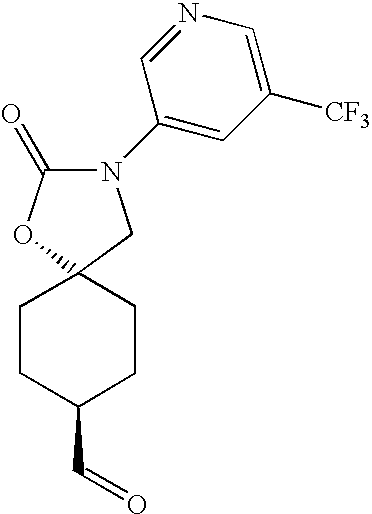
C1(=O)OC2(CN1C1=CC([CF3])=CN=C1)CCC(C=O)CC2
